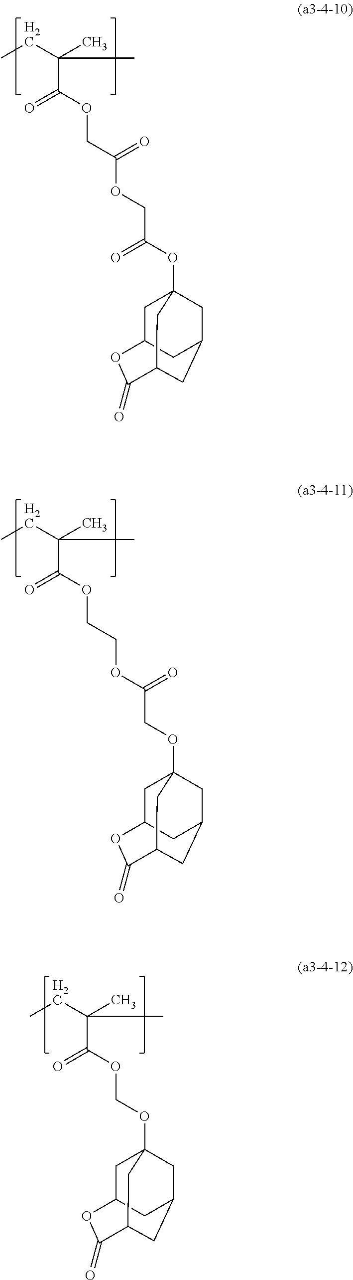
C(C(OCC(OCC(OC12CC3CC(C(=O)OC(C3)C1)C2)=O)=O)=O)(CC)(C)C.C(C(OCCOC(COC12CC3CC(C(=O)OC(C3)C1)C2)=O)=O)(CC)(C)C.C(C(OCOC12CC3CC(C(=O)OC(C3)C1)C2)=O)(CC)(C)C
